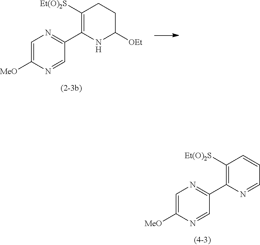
C1=C([MeO])N=CC(C2=C([Et(O)2S])CCC([OEt])N2)=N1.C1=C([MeO])N=CC(C2=C([Et(O)2S])C=CC=N2)=N1
